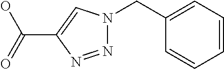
N1=NC(C(=O)O)=CN1CC1=CC=CC=C1
